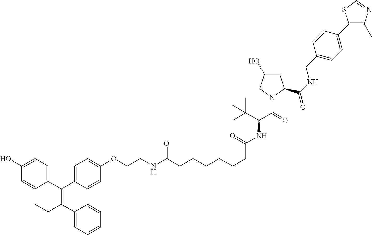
C1(C(C2=CC=C(OCCNC(CCCCCCC(NC(C(=O)N3CC(O)CC3C(NCC3=CC=C(C4=C(C)N=CS4)C=C3)=O)C(C)(C)C)=O)=O)C=C2)=C(C2=CC=CC=C2)CC)=CC=C(O)C=C1
